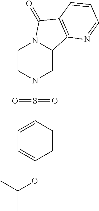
C1CN(S(C2=CC=C(OC(C)C)C=C2)(=O)=O)CC2N1C(=O)C1=C2N=CC=C1
